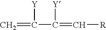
C=C(C(=C[R])[Y])[Y]
